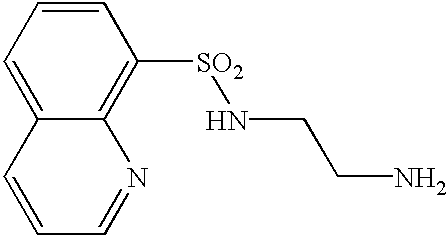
C12=CC=CC([SO2]NCCN)=C1N=CC=C2
